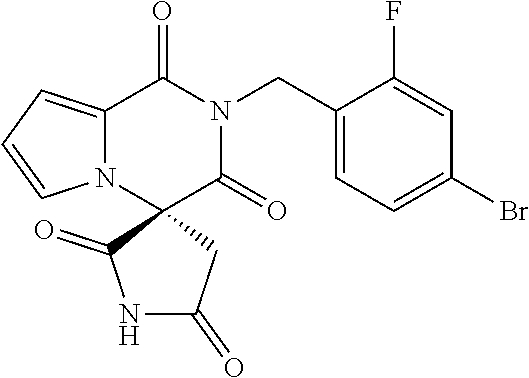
N12C(=CC=C1)C(=O)N(CC1=CC=C(Br)C=C1F)C(=O)C21C(=O)NC(=O)C1
